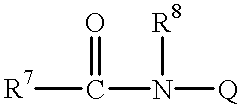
[R7]C(=O)N([Q])[R8]
